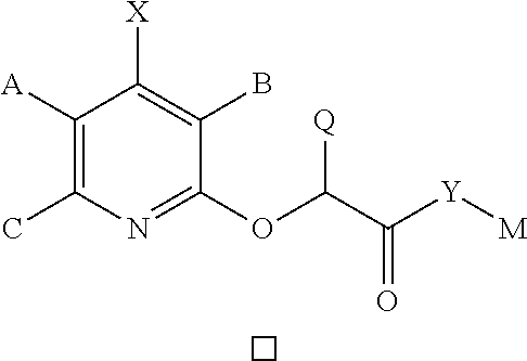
C1([A])=C(C)N=C(OC([Q])C(=O)[Y][M])C(B)=C1[X].C1CCC1
